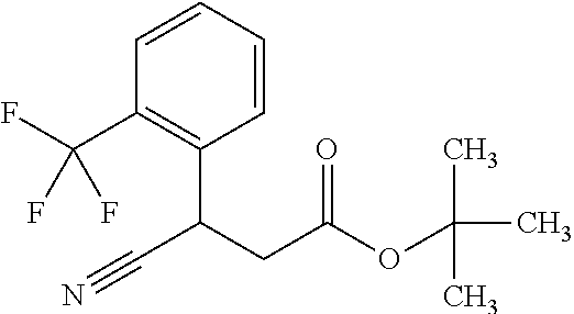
C1=CC=CC(C(CC(OC(C)(C)C)=O)C#N)=C1C(F)(F)F
